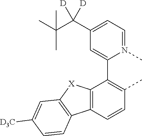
C12=C(C=CC(C)=C1C1=CC(C(C(C)(C)C)([D])[D])=CC=N1C)C1=C([X]2)C=C([D3C])C=C1
